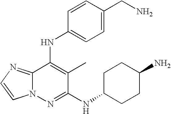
C12=NC=CN1N=C(NC1CCC(N)CC1)C(C)=C2NC1=CC=C(CN)C=C1
